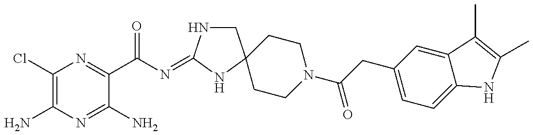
C1(Cl)=C(N)N=C(N)C(C(N=C2NCC3(N2)CCN(C(CC2=CC=C4C(=C2)C(C)=C(C)N4)=O)CC3)=O)=N1
